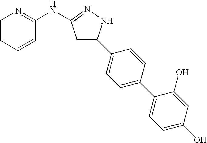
C1=CC=CC(NC2=NNC(C3=CC=C(C4=CC=C(O)C=C4O)C=C3)=C2)=N1
